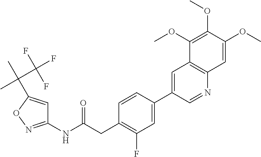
C1(NC(CC2=C(F)C=C(C3=CC4=C(N=C3)C=C(OC)C(OC)=C4OC)C=C2)=O)=NOC(C(C(F)(F)F)(C)C)=C1
